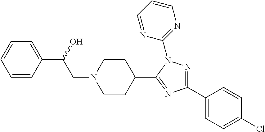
C(N1CCC(C2=NC(C3=CC=C(Cl)C=C3)=NN2C2=NC=CC=N2)CC1)C(C1=CC=CC=C1)O
